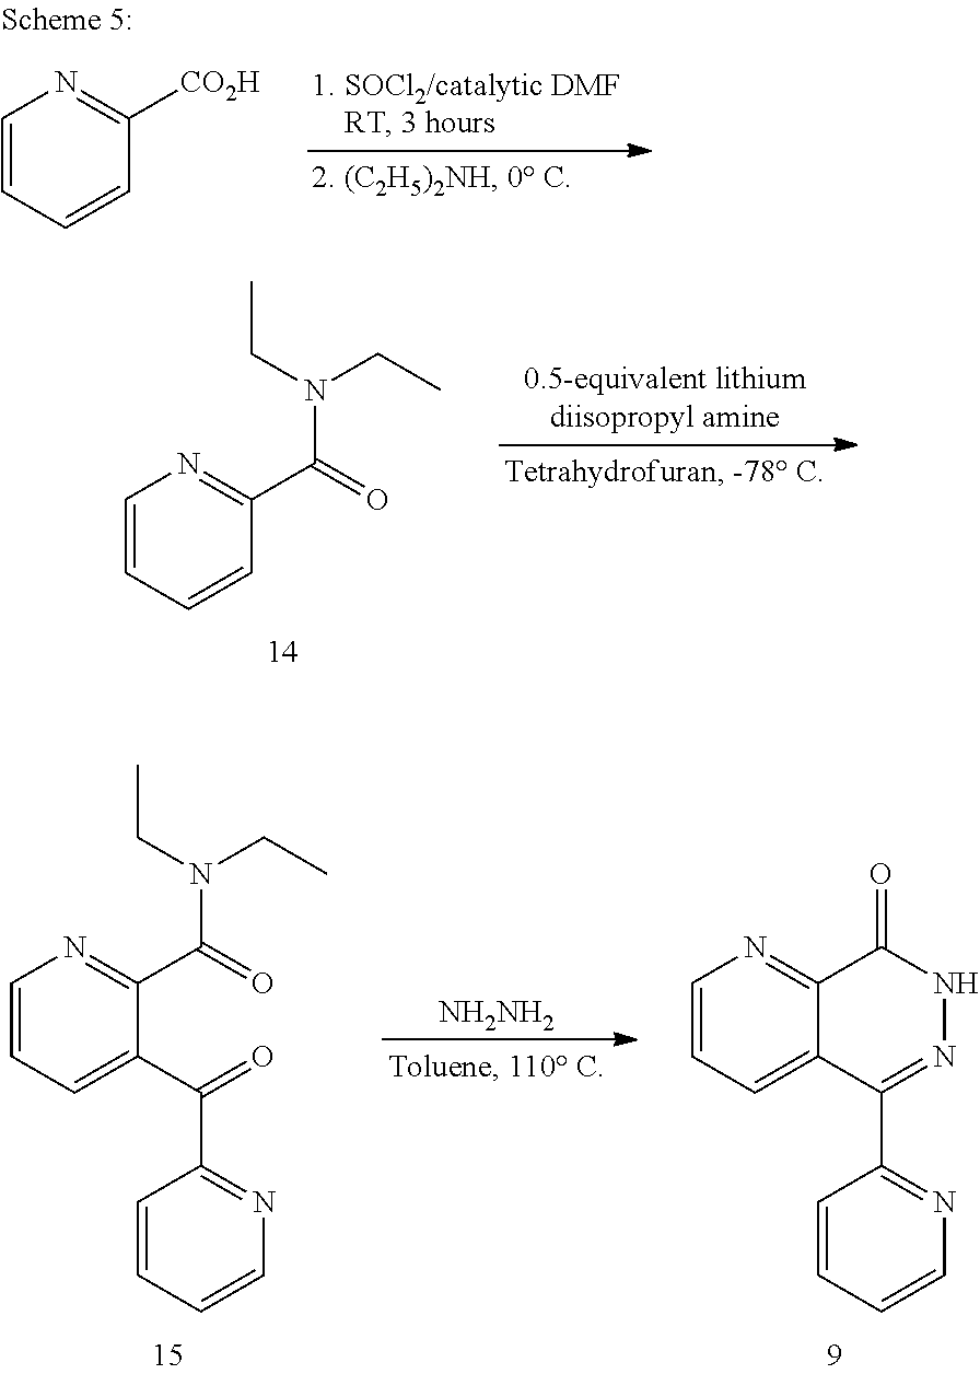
C1=CC=CC([CO2H])=N1.C1=CC=CC(C(=O)N(CC)CC)=N1.[NH2NH2].C1=CC=C2C(=N1)C(=O)NN=C2C1=NC=CC=C1.C1=CC=C(C(=O)C2=NC=CC=C2)C(C(=O)N(CC)CC)=N1
